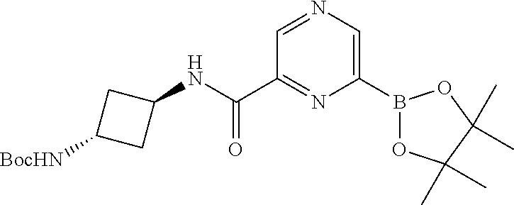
C1(B2OC(C)(C)C(C)(C)O2)=CN=CC(C(NC2CC([BocHN])C2)=O)=N1
